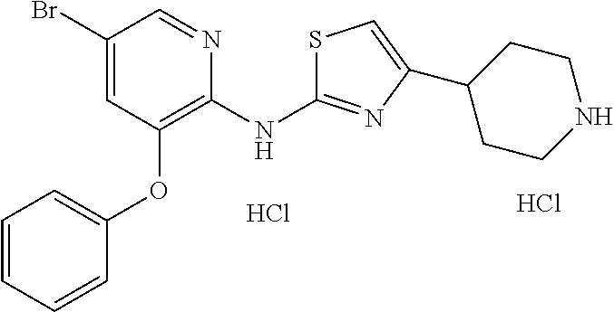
Cl.Cl.C1(Br)=CC(OC2=CC=CC=C2)=C(NC2=NC(C3CCNCC3)=CS2)N=C1
